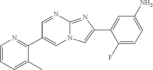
C1=NC2=NC(C3=CC(N)=CC=C3F)=CN2C=C1C1=NC=CC=C1C
